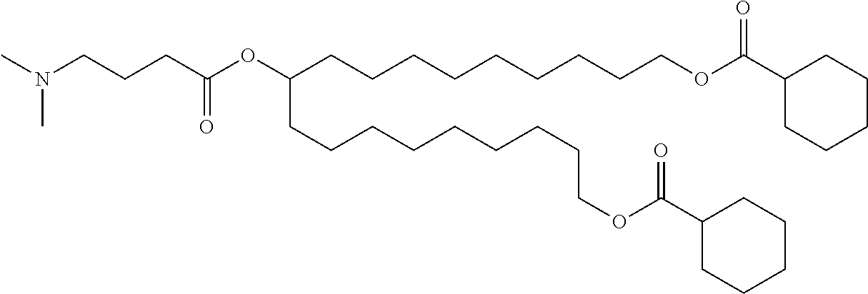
CN(CCCC(OC(CCCCCCCCCOC(C1CCCCC1)=O)CCCCCCCCCOC(C1CCCCC1)=O)=O)C
